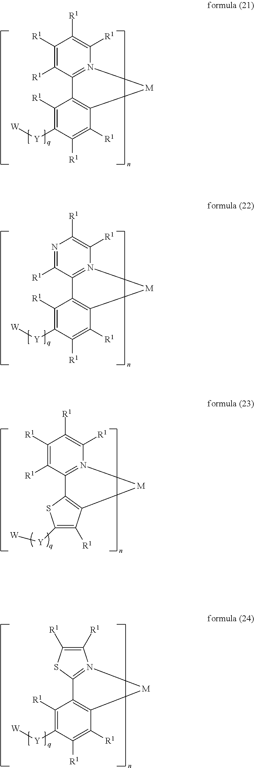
C1([R1])=C([Y][W])C([R1])=C([R1])C2=C1C1=N(C([R1])=C([R1])C([R1])=C1[R1])[M]2.C1([R1])=C([Y][W])C([R1])=C([R1])C2=C1C1=N(C([R1])=C([R1])N=C1[R1])[M]2.C12=C(C([R1])=C([Y][W])S1)[M]N1=C2C([R1])=C([R1])C([R1])=C1[R1].C1([R1])=C([R1])SC2=N1[M]C1=C2C([R1])=C([Y][W])C([R1])=C1[R1]
